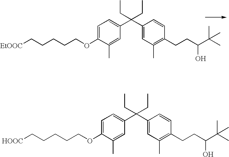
C1=C(OCCCCC[EtOOC])C(C)=CC(C(C2=CC(C)=C(CCC(O)C(C)(C)C)C=C2)(CC)CC)=C1.C1=C(OCCCCC[HOOC])C(C)=CC(C(C2=CC(C)=C(CCC(O)C(C)(C)C)C=C2)(CC)CC)=C1
